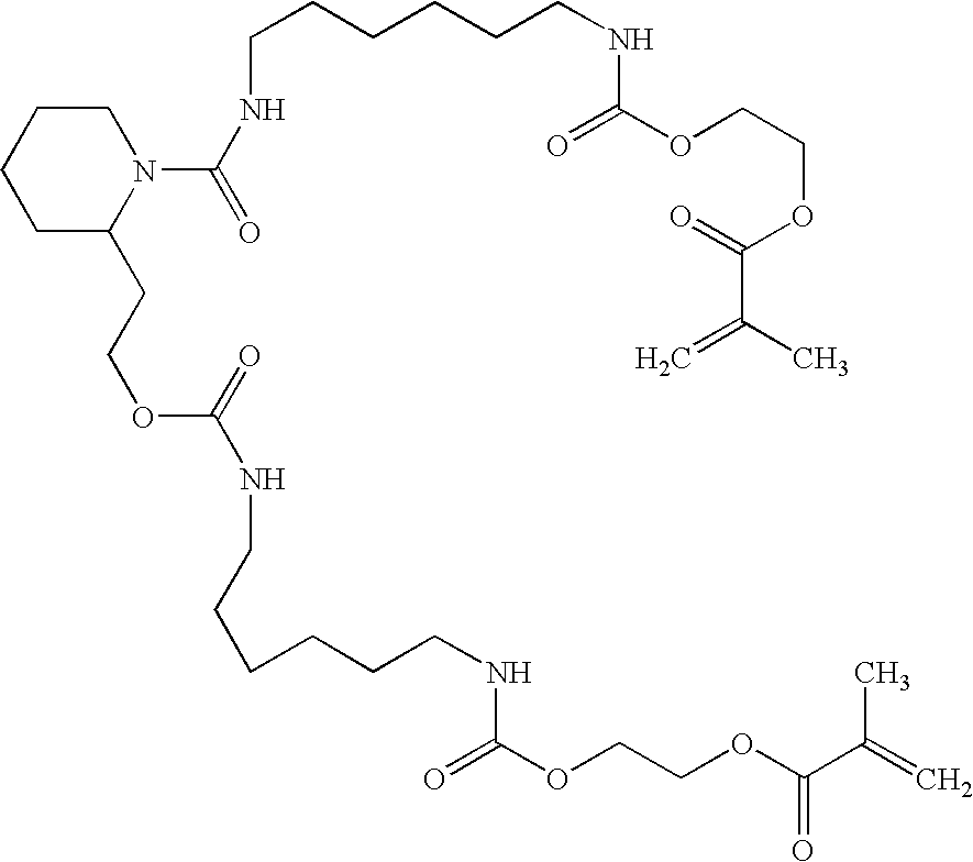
C1CCCC(CCOC(=O)NCCCCCCNC(=O)OCCOC(C(=C)C)=O)N1C(NCCCCCCNC(OCCOC(=O)C(=C)C)=O)=O
